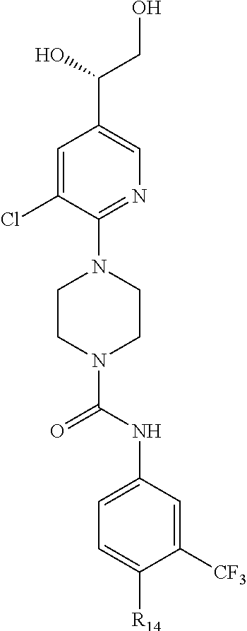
C1=C(Cl)C(N2CCN(C(NC3=CC=C([R14])C([CF3])=C3)=O)CC2)=NC=C1C(O)CO
